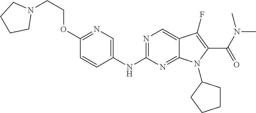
N1=C(NC2=CN=C(OCCN3CCCC3)C=C2)N=C2C(=C1)C(F)=C(C(N(C)C)=O)N2C1CCCC1
